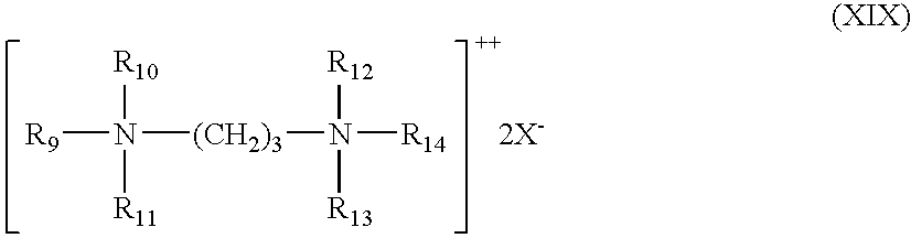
[R9]N([R10])([R11])[(CH2)3]N([R12])([R13])[R14].[2X-]
